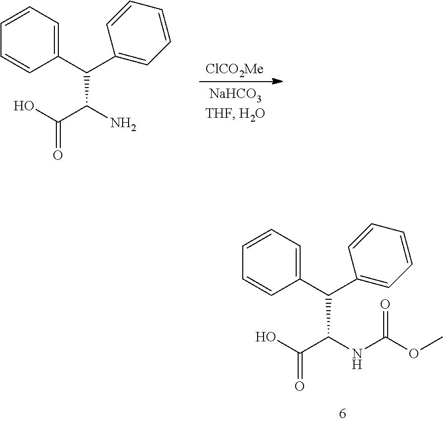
C1=CC=CC(C(C(N)C(O)=O)C2=CC=CC=C2)=C1.[ClCO2Me].C1=CC=CC(C(C(NC(OC)=O)C(O)=O)C2=CC=CC=C2)=C1
